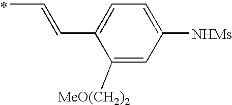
CC=CC1=CC=C([NHMs])C=C1[MeO(CH2)2]
